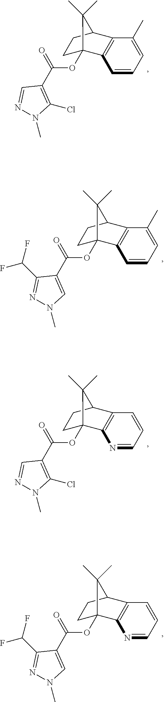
C1=CC=C(C)C2=C1C1(OC(C3=CN(C)N=C3C(F)F)=O)CCC2C1(C)C.C1=CC=C(C)C2=C1C1(OC(C3=C(Cl)N(C)N=C3)=O)CCC2C1(C)C.N1=CC=CC2=C1C1(OC(C3=CN(C)N=C3C(F)F)=O)CCC2C1(C)C.N1=CC=CC2=C1C1(OC(C3=C(Cl)N(C)N=C3)=O)CCC2C1(C)C
